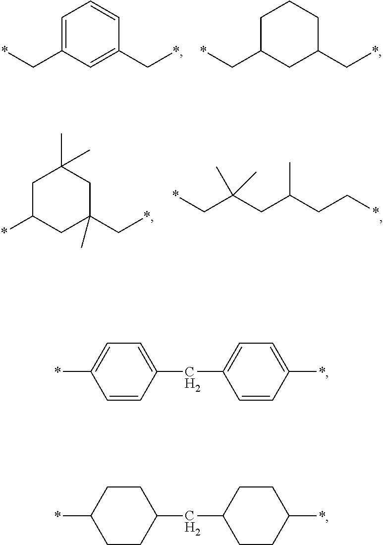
C1=C(C*)C=C(C*)C=C1.C1C(C*)CC(C*)CC1.C1C(*)CC(C*)(C)CC1(C)C.CC(CC(CC*)C)(C*)C.C1=CC(CC2=CC=C(*)C=C2)=CC=C1*.C1CC(CC2CCC(*)CC2)CCC1*
